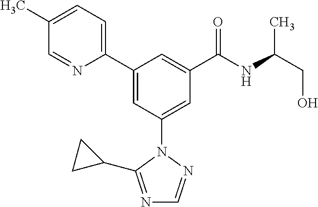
C1(C2=CC(N3N=CN=C3C3CC3)=CC(C(NC(CO)C)=O)=C2)=CC=C(C)C=N1
